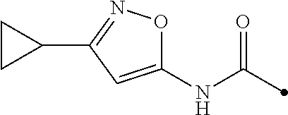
C1(NC(=O)C)=CC(C2CC2)=NO1
